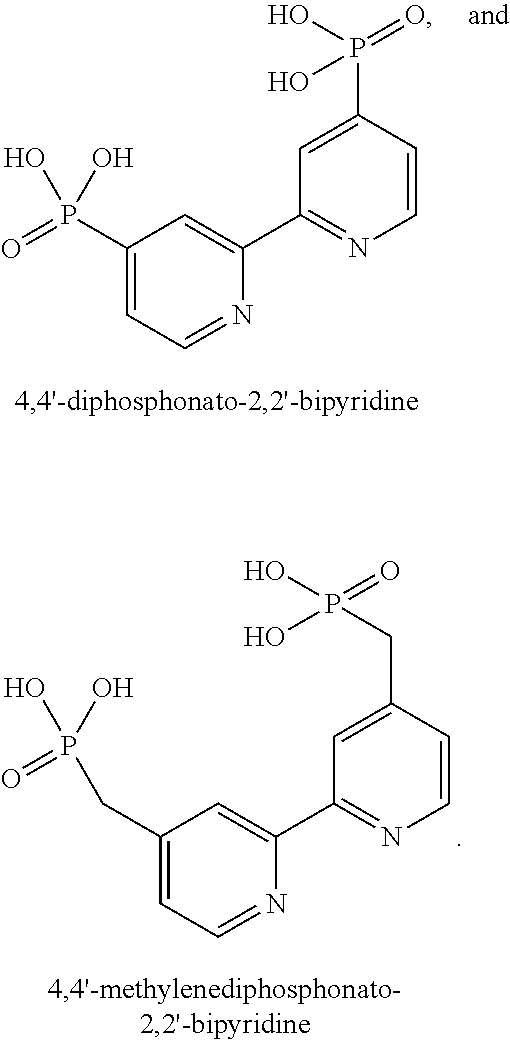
C1=CC(P(O)(=O)O)=CC(C2=CC(P(=O)(O)O)=CC=N2)=N1.C1=CC(CP(=O)(O)O)=CC(C2=CC(CP(O)(O)=O)=CC=N2)=N1
